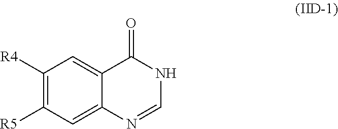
C1([R4])=C([R5])C=C2C(=C1)C(=O)NC=N2
